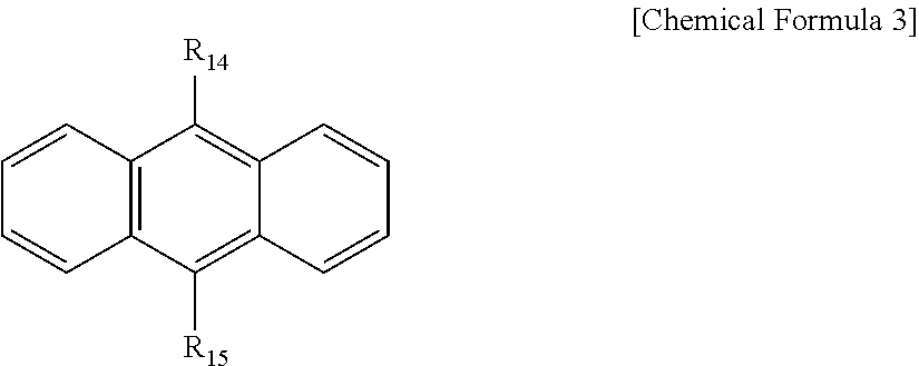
C12=C(C([R15])=C3C(=C1[R14])C=CC=C3)C=CC=C2
